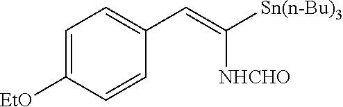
C1=C([EtO])C=CC(C=C([Sn(n-Bu)3])[NHCHO])=C1
